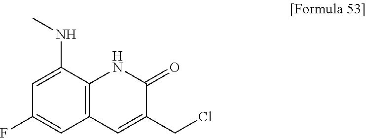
C1=C(NC)C2=C(C=C1F)C=C(CCl)C(=O)N2
